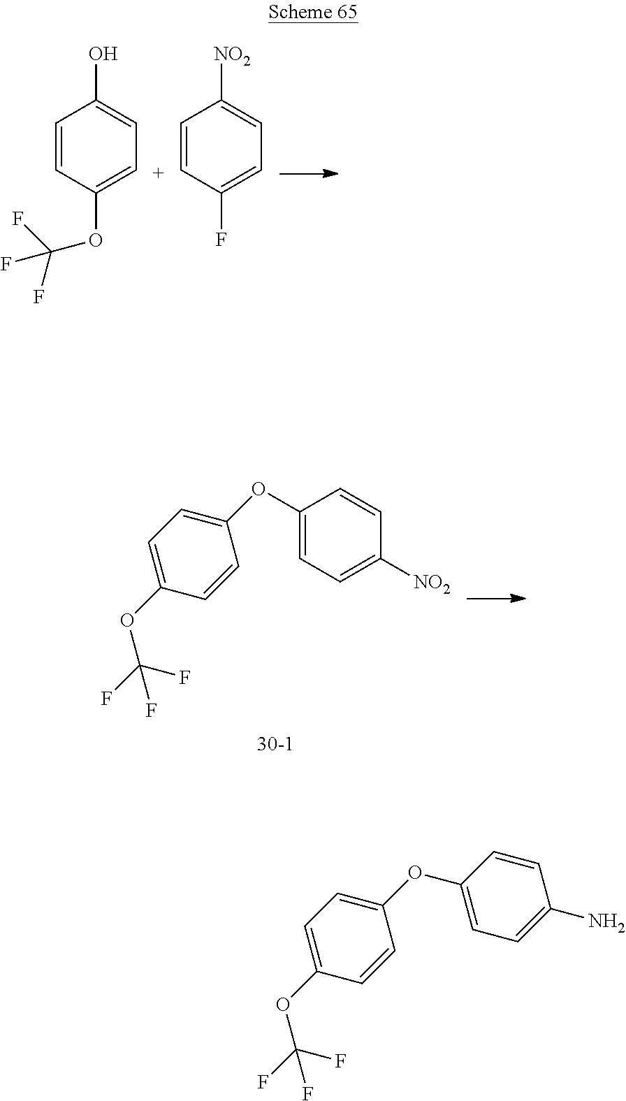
C1=CC(OC(F)(F)F)=CC=C1O.C1=[C+]C(F)=CC=C1[NO2].O(C1=CC=C([NO2])C=C1)C1=CC=C(OC(F)(F)F)C=C1.O(C1=CC=C(N)C=C1)C1=CC=C(OC(F)(F)F)C=C1
